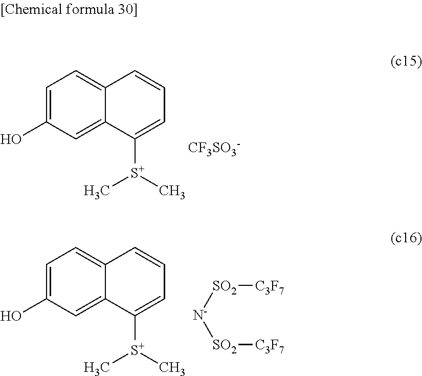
C1=C(O)C=C2C(=C1)C=CC=C2[S+](C)C.[CF3SO3-].C1=C(O)C=C2C(=C1)C=CC=C2[S+](C)C.[SO2]([N-][SO2][C3F7])[C3F7]
